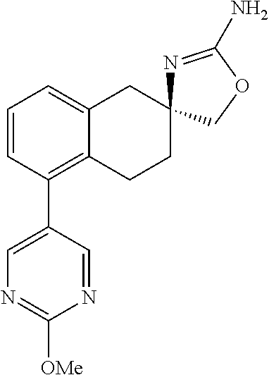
C1=CC(C2=CN=C([OMe])N=C2)=C2C(=C1)CC1(CC2)N=C(N)OC1
